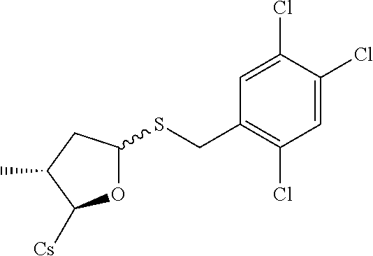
O1C(SCC2=C(Cl)C=C(Cl)C(Cl)=C2)CC(C)C1[Cs]
